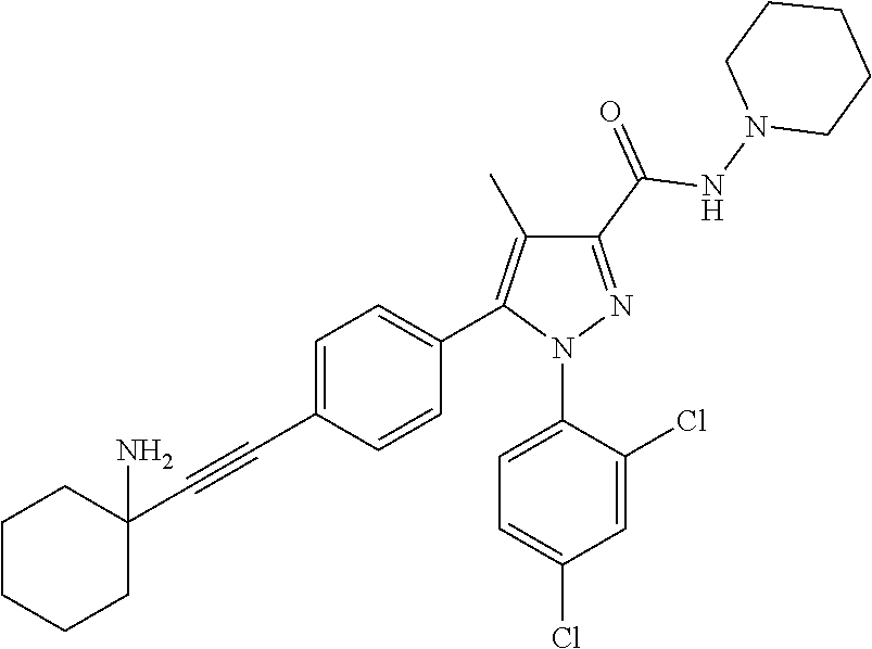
C1=C(C#CC2(N)CCCCC2)C=CC(C2=C(C)C(C(=O)NN3CCCCC3)=NN2C2=CC=C(Cl)C=C2Cl)=C1
